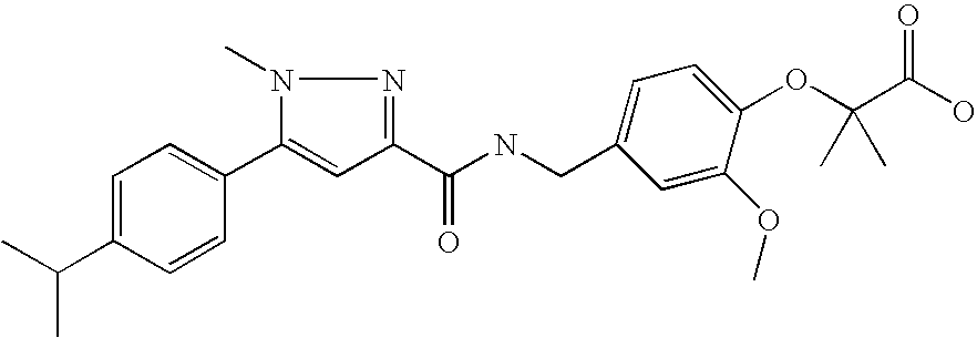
C1=C(C(C)C)C=CC(C2=CC(C(NCC3=CC=C(OC(C(O)=O)(C)C)C(OC)=C3)=O)=NN2C)=C1
